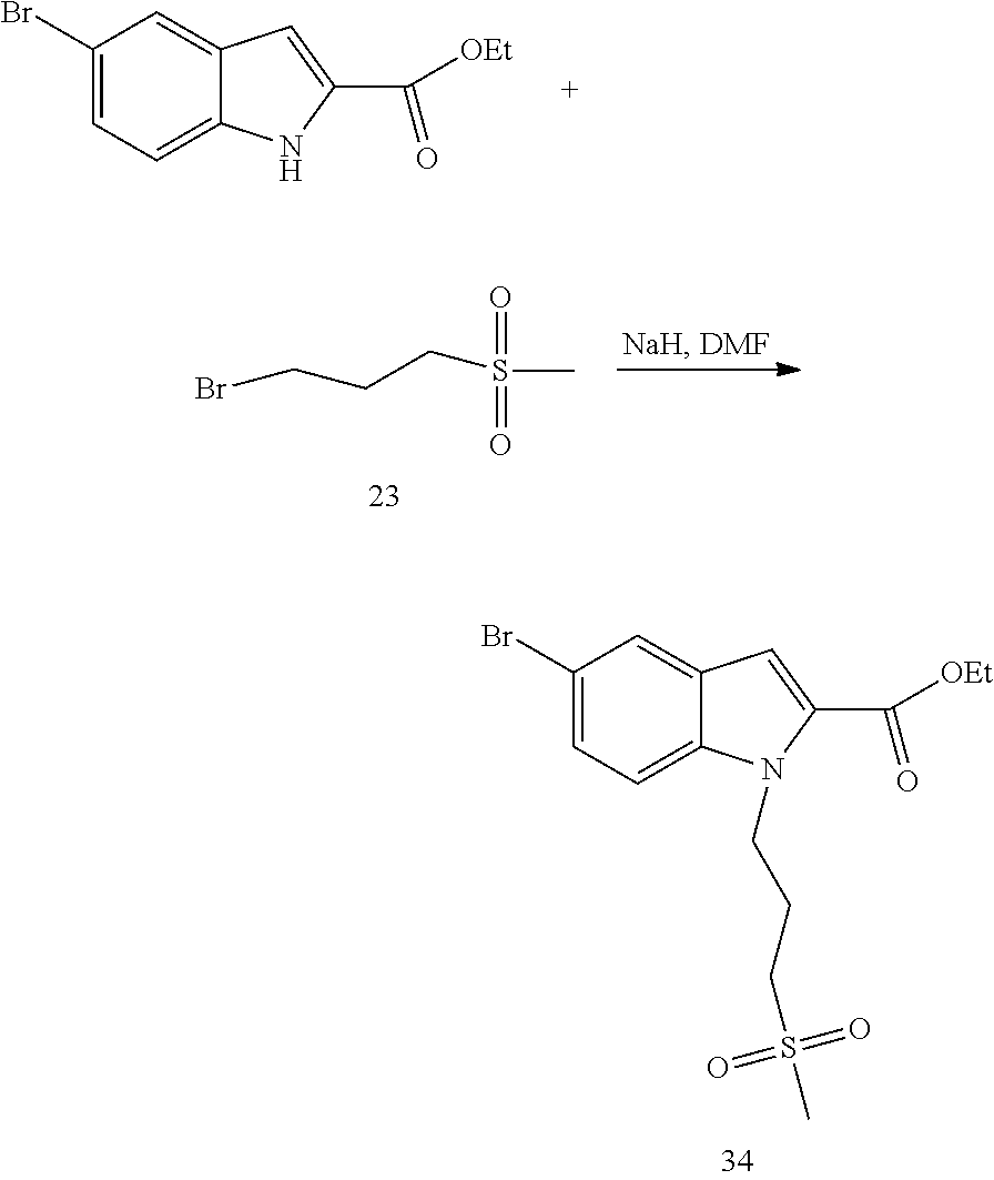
C1(Br)=CC=C2C(=C1)C=C(C([OEt])=O)N2CCCS(C)(=O)=O.C1(Br)=CC=C2C(=C1)C=C(C([OEt])=O)N2.S(C)(=O)(=O)CCCBr
